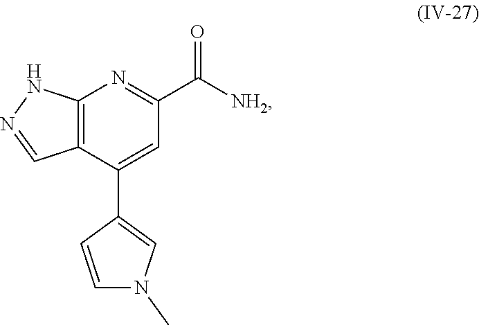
C12=C(C(C3=CN(C)C=C3)=CC(C([NH2])=O)=N1)C=NN2
